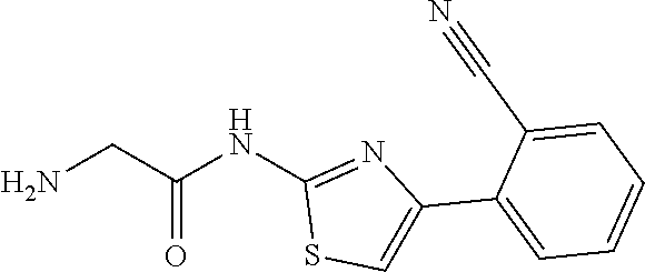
C1(NC(CN)=O)=NC(C2=CC=CC=C2C#N)=CS1
